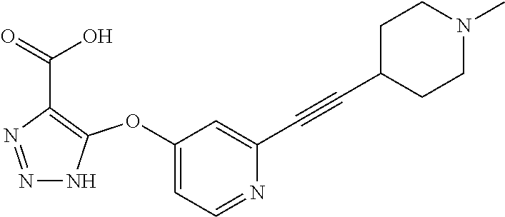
C1(OC2=C(C(=O)O)N=NN2)=CC=NC(C#CC2CCN(C)CC2)=C1
